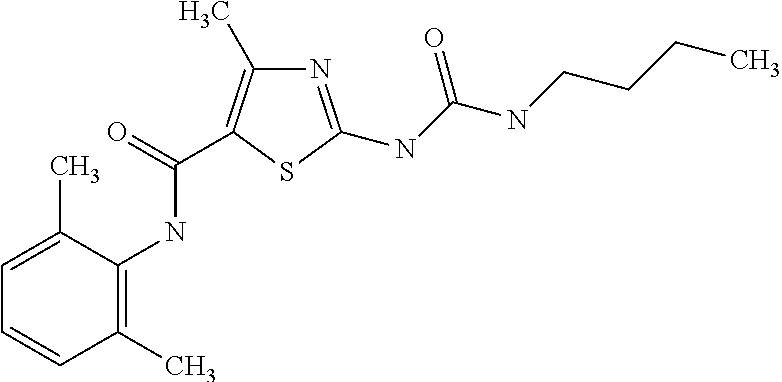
C1=C(C)C(NC(=O)C2=C(C)N=C(NC(NCCCC)=O)S2)=C(C)C=C1
